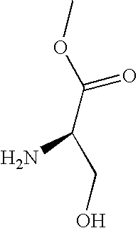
NC(C(OC)=O)CO
